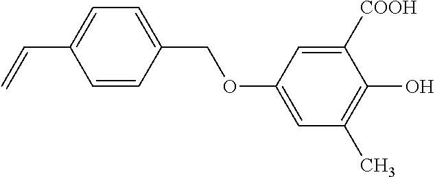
C1=CC(COC2=CC(C)=C(O)C([COOH])=C2)=CC=C1C=C
